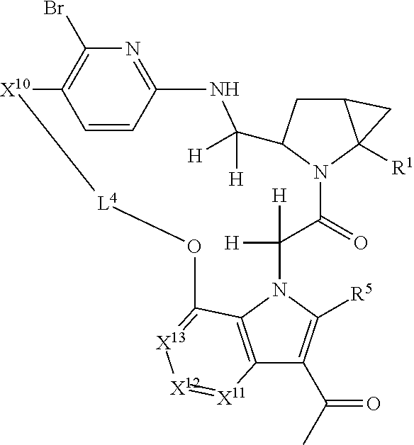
C12=C3N(C([R5])=C1C(C)=O)C([H])([H])C(=O)N1C(CC4C1([R1])C4)C([H])([H])NC1=NC(Br)=C(C=C1)[X10][L4]OC3=[X13][X12]=[X11]2
